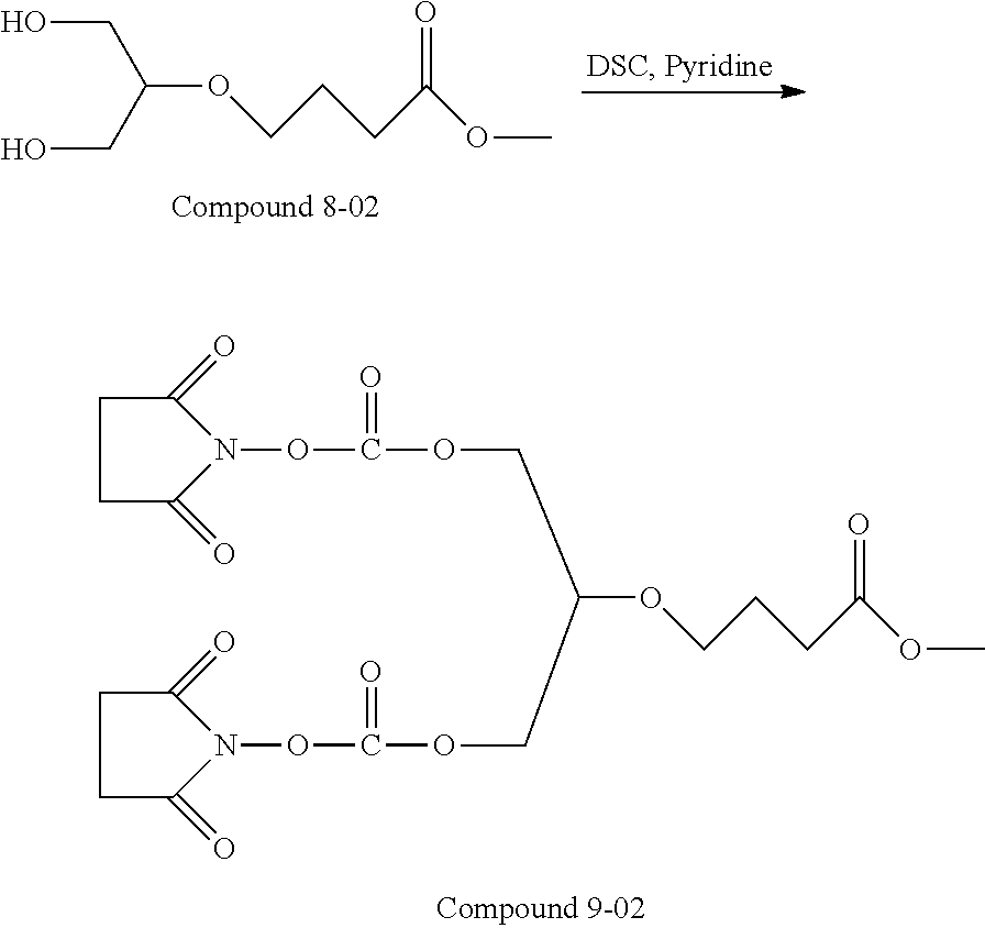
C(OCCCC(OC)=O)(COC(ON1C(=O)CCC1=O)=O)COC(ON1C(=O)CCC1=O)=O.C(OCCCC(OC)=O)(CO)CO
